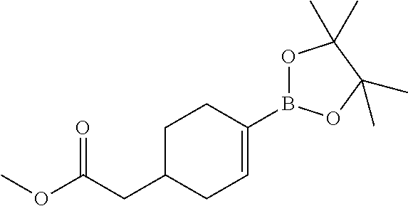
COC(CC1CC=C(B2OC(C)(C)C(C)(C)O2)CC1)=O
